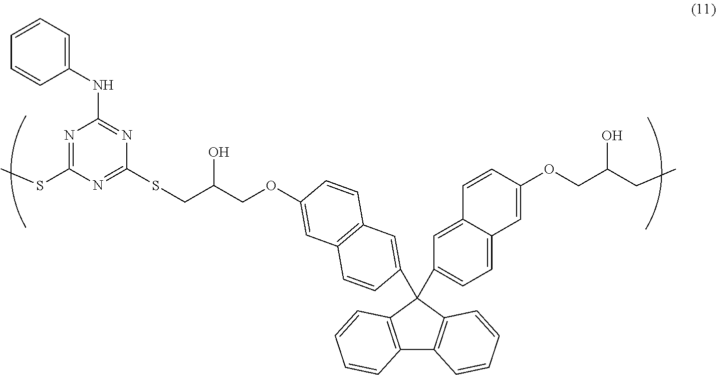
C12=C(C(C3=CC=C4C(=C3)C=CC(OCC(CC)O)=C4)(C3=CC4=C(C=C(OCC(CSC5=NC(SC)=NC(NC6=CC=CC=C6)=N5)O)C=C4)C=C3)C3=C1C=CC=C3)C=CC=C2
